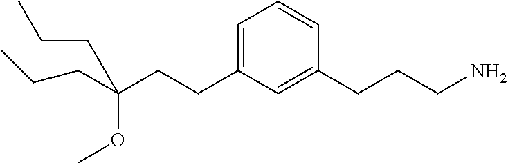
C(CCC1=CC=CC(CCCN)=C1)(OC)(CCC)CCC
